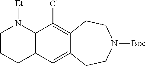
C12=C(C(Cl)=C3C(=C1)CCN([Boc])CC3)N([Et])CCC2
